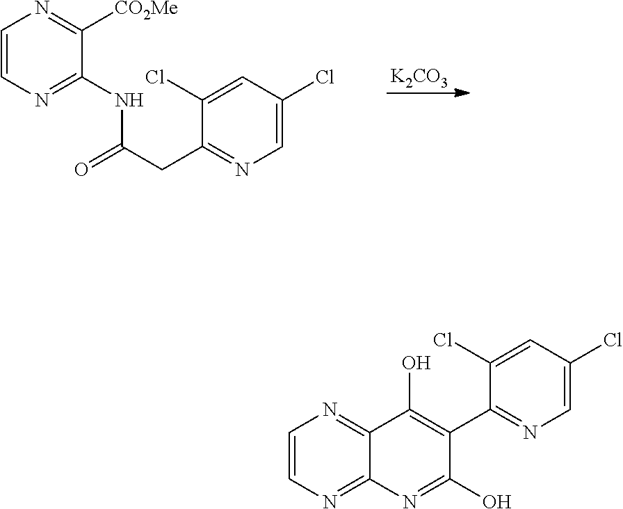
[K2CO3].C1=CN=C(NC(CC2=NC=C(Cl)C=C2Cl)=O)C([CO2Me])=N1.OC1=C(C2=NC=C(Cl)C=C2Cl)C(O)=NC2=NC=CN=C12
